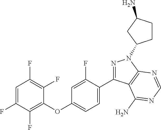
C1=C(F)C(F)=C(OC2=CC=C(C3=NN(C4CCC(N)C4)C4=C3C(N)=NC=N4)C(F)=C2)C(F)=C1F
